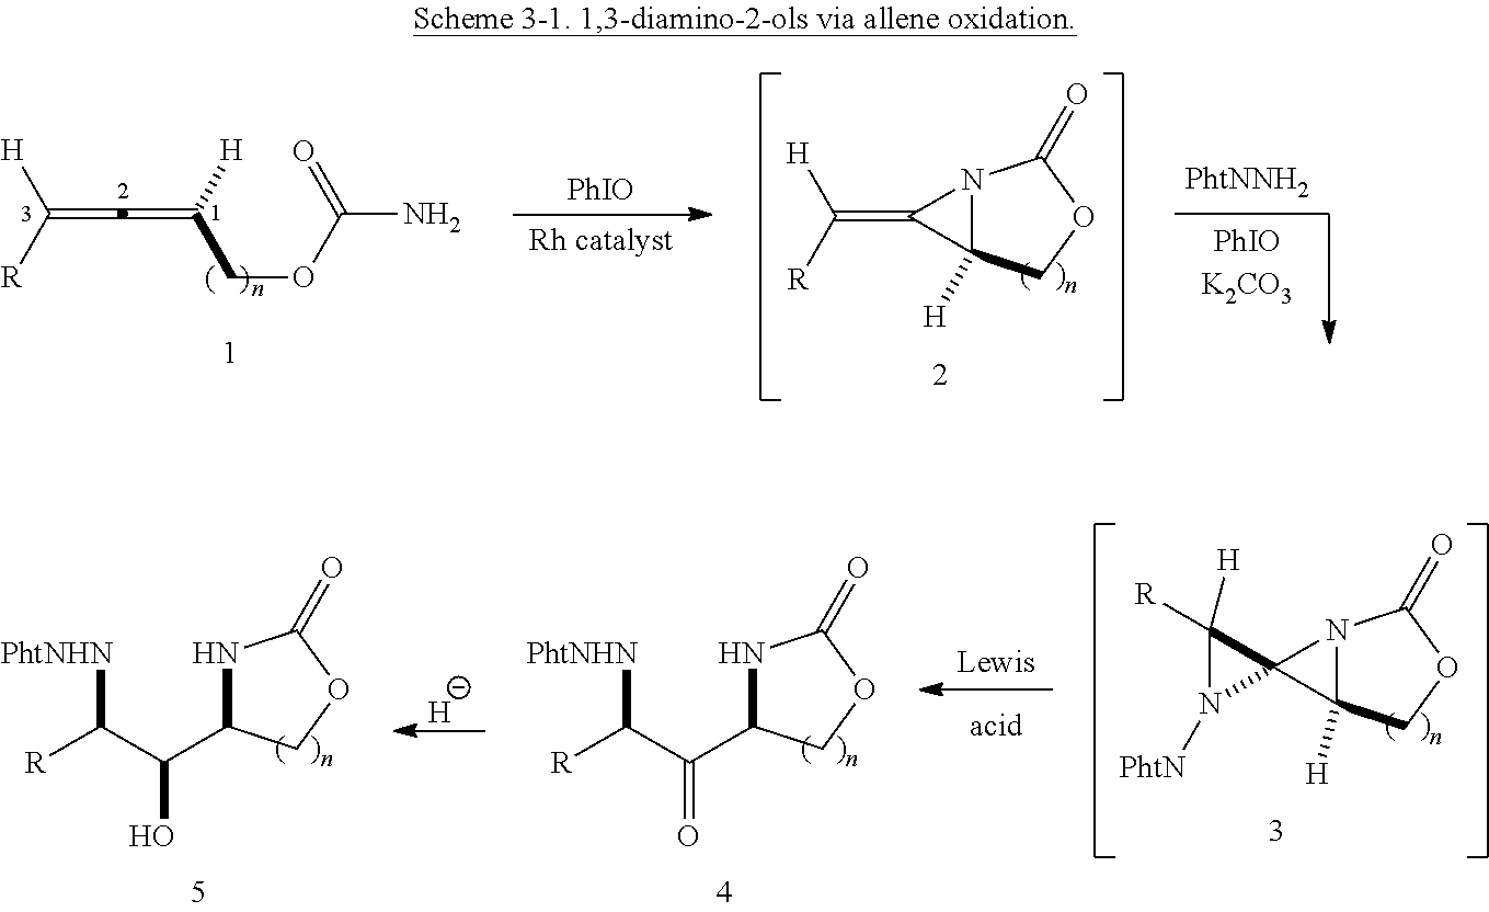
C12(C3([H])N1C(=O)OC3)C([R])([H])N2[PhtN].N1C(C(C([R])[PhtNHN])=O)COC1=O.N1C(C(C([R])[PhtNHN])O)COC1=O.[H].C([H])(COC(N)=O)=C=C([R])[H].[PhIO].C(=C1C2([H])N1C(=O)OC2)([R])[H]
